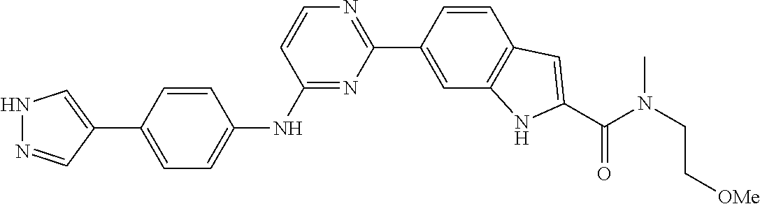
C1(C2=CC3=C(C=C2)C=C(C(N(CC[OMe])C)=O)N3)=NC=CC(NC2=CC=C(C3=CNN=C3)C=C2)=N1
